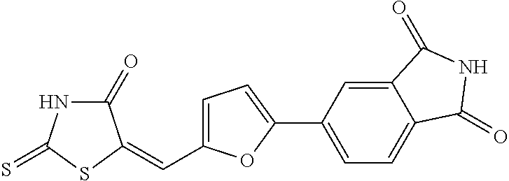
C1=C(C=C2C(=O)NC(=S)S2)OC(C2=CC=C3C(=C2)C(=O)NC3=O)=C1
